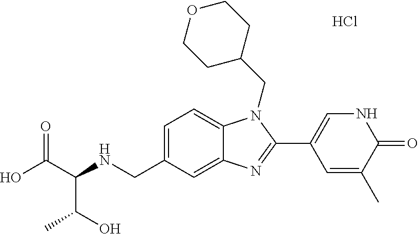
OC(C(NCC1=CC=C2C(=C1)N=C(C1=CNC(=O)C(C)=C1)N2CC1CCOCC1)C(C)O)=O.Cl
